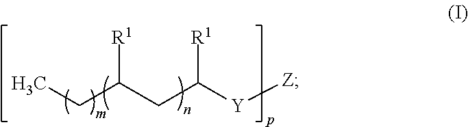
CCC(CC([Y][Z])[R1])[R1]
